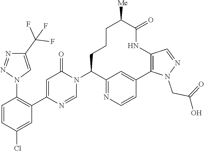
C1=CC(Cl)=CC(C2=CC(=O)N(C3C4=NC=CC(=C4)C4=C(NC(=O)C([Me])CCC3)C=NN4CC(O)=O)C=N2)=C1N1C=C(C(F)(F)F)N=N1
